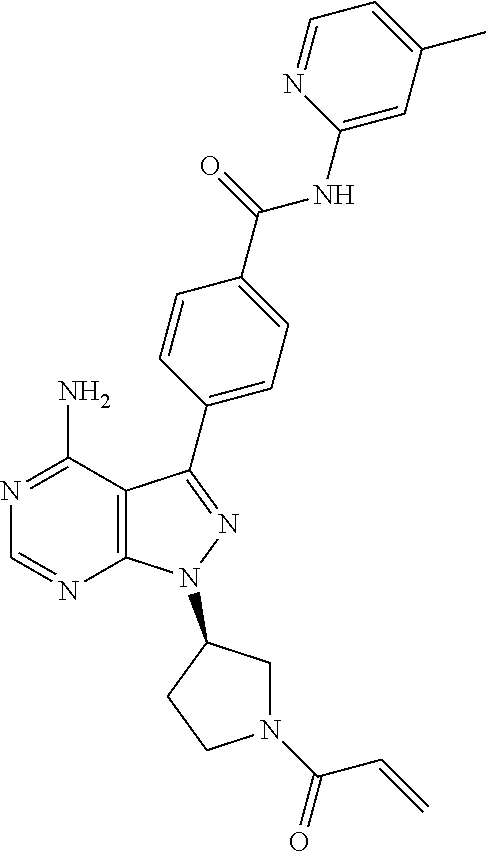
C1=NC(NC(=O)C2=CC=C(C3=NN(C4CN(C(C=C)=O)CC4)C4=C3C(N)=NC=N4)C=C2)=CC(C)=C1
